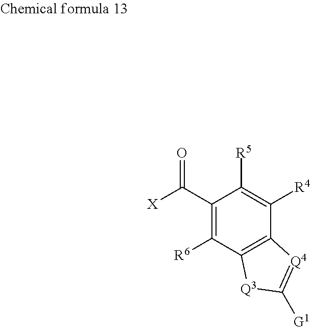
C(C1=C([R6])C2=C(C([R4])=C1[R5])[Q4]=C([G1])[Q3]2)([X])=O
